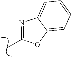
CC1=NC2=CC=CC=C2O1
